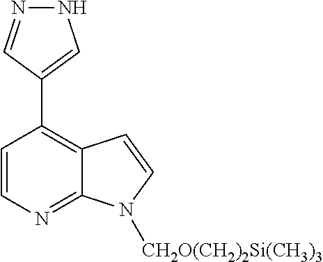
N1N=CC(C2=C3C(=NC=C2)N([CH2O(CH2)2Si(CH3)3])C=C3)=C1
